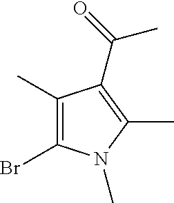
C1(C)=C(Br)N(C)C(C)=C1C(=O)C
